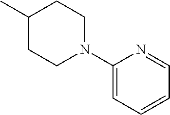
CC1CCN(C2=CC=CC=N2)CC1
